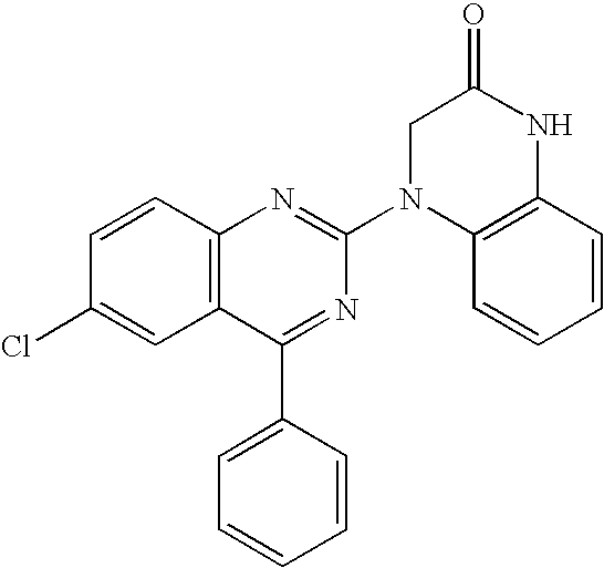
C12=C(C=CC(Cl)=C1)N=C(N1C3=C(NC(=O)C1)C=CC=C3)N=C2C1=CC=CC=C1
